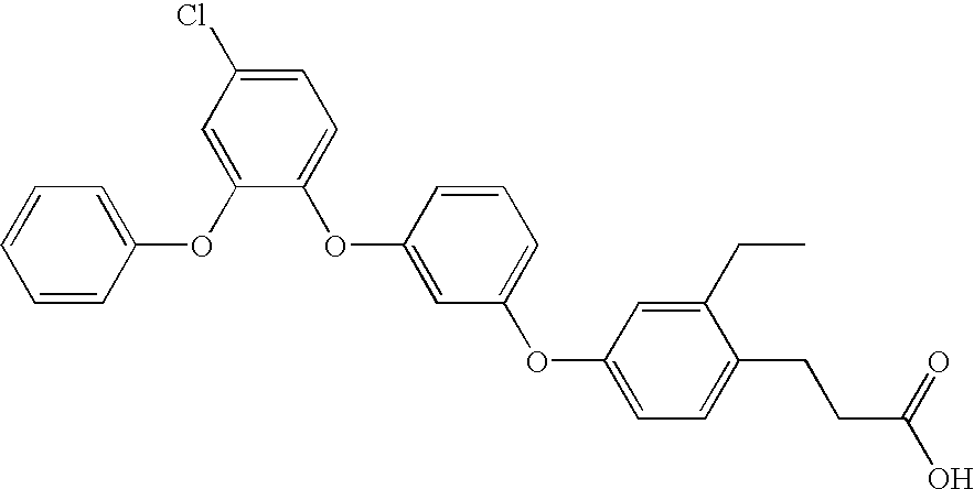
C1(OC2=CC=CC=C2)=CC(Cl)=CC=C1OC1=CC(OC2=CC=C(CCC(=O)O)C(CC)=C2)=CC=C1
